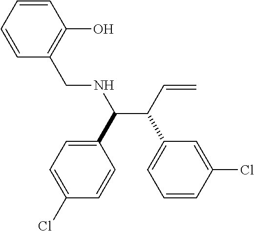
C1=C(Cl)C=CC(C(C(C2=CC=CC(Cl)=C2)C=C)NCC2=C(O)C=CC=C2)=C1
